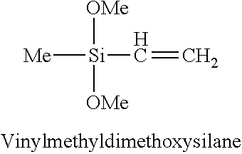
[Me][Si](C=C)([OMe])[OMe]
